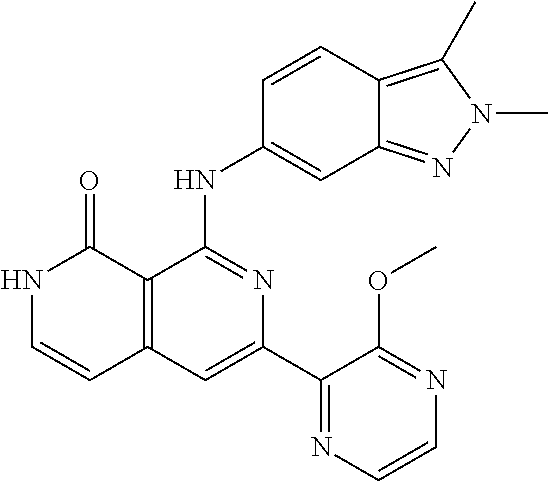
C1=CC(NC2=NC(C3=NC=CN=C3OC)=CC3=C2C(=O)NC=C3)=CC2=NN(C)C(C)=C12
